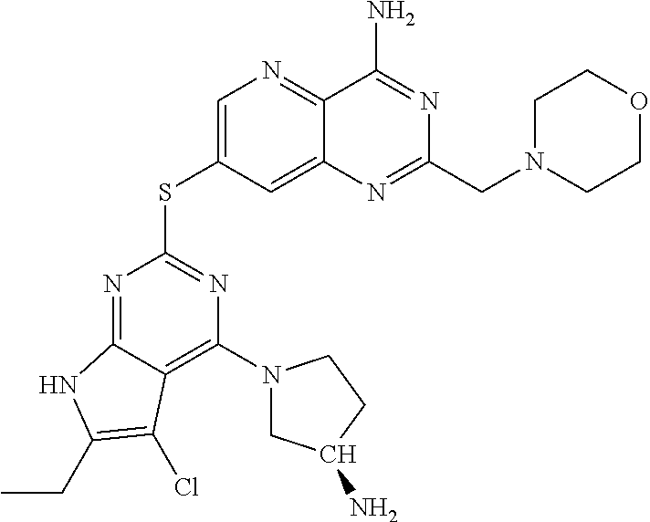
C1=C(SC2=NC(N3CC(N)CC3)=C3C(=N2)NC(CC)=C3Cl)C=C2C(=N1)C(N)=NC(CN1CCOCC1)=N2
